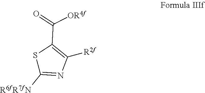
S1C([R6fR7fN])=NC([R2f])=C1C(=O)[OR4f]
